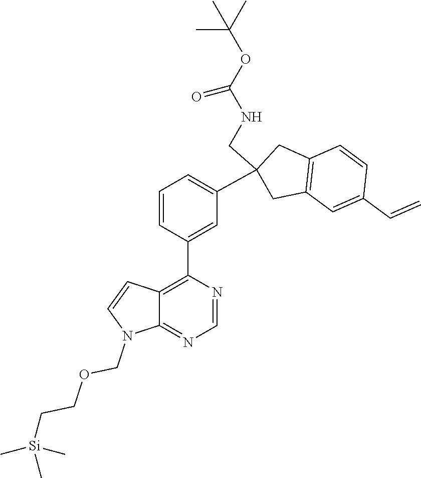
C12=C(C3=CC(C4(CNC(OC(C)(C)C)=O)CC5=C(C4)C=CC(C=C)=C5)=CC=C3)N=CN=C1N(COCC[Si](C)(C)C)C=C2
